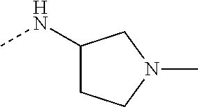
N(C1CCN(C)C1)C
